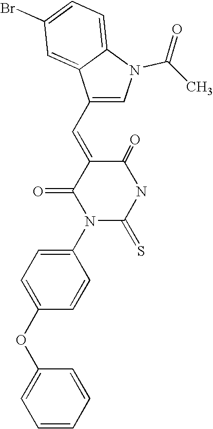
C1(OC2=CC=C(N3C(=S)NC(=O)C(=CC4=CN(C(=O)C)C5=CC=C(Br)C=C45)C3=O)C=C2)=CC=CC=C1
